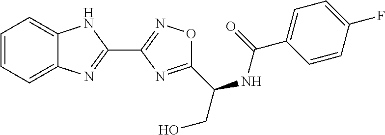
C1=CC=C2C(=C1)NC(C1=NOC(C(NC(C3=CC=C(F)C=C3)=O)CO)=N1)=N2
